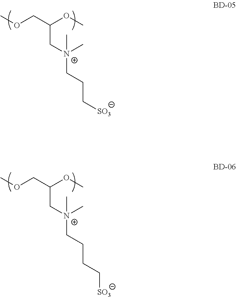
COCC(OC)C[N+](CCC[SO3])(C)C.COCC(OC)C[N+](CCCC[SO3])(C)C
